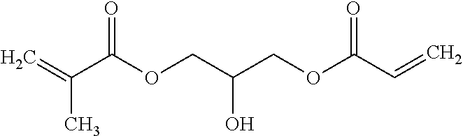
C(C(COC(C=C)=O)O)OC(C(=C)C)=O
